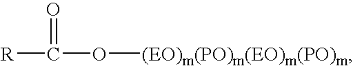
[R]C(O[(EO)m(PO)m(EO)m(PO)m])=O
